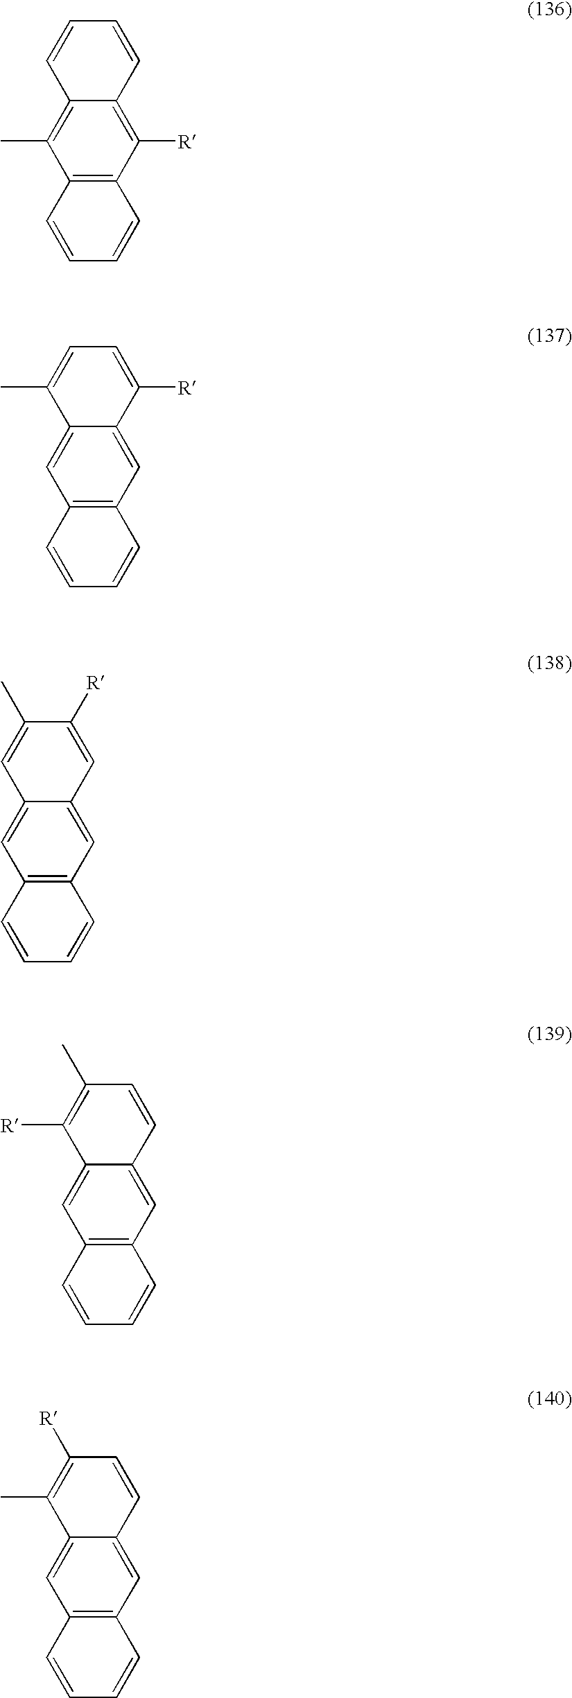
C12=C(C([R])=C3C(=C1C)C=CC=C3)C=CC=C2.C12=C(C=C3C(=C1)C(C)=CC=C3[R])C=CC=C2.C12=C(C=C3C(=C1)C=C(C)C([R])=C3)C=CC=C2.C12=C(C=C3C(=C1)C([R])=C(C)C=C3)C=CC=C2.C12=C(C=C3C(=C1)C(C)=C([R])C=C3)C=CC=C2
